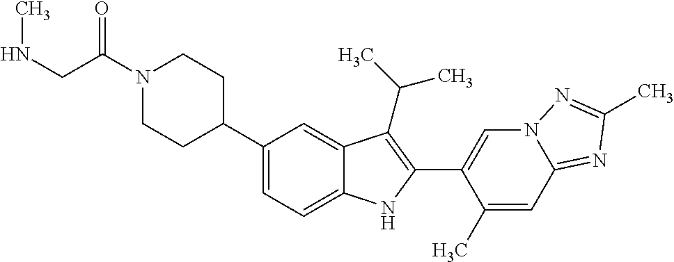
C(N1CCC(C2=CC=C3C(=C2)C(C(C)C)=C(C2=CN4C(=NC(C)=N4)C=C2C)N3)CC1)(CNC)=O
